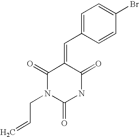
C1(=O)N(CC=C)C(=O)NC(=O)C1=CC1=CC=C(Br)C=C1
